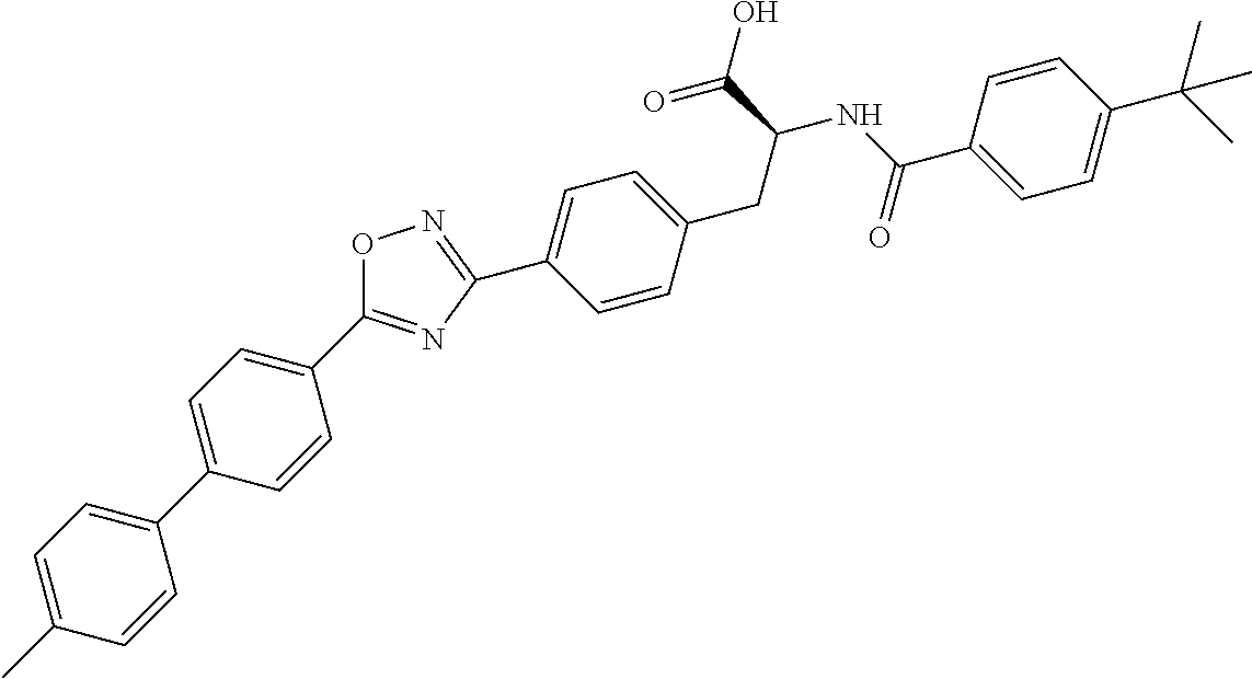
C1=C(C)C=CC(C2=CC=C(C3=NC(C4=CC=C(CC(C(=O)O)NC(=O)C5=CC=C(C(C)(C)C)C=C5)C=C4)=NO3)C=C2)=C1
